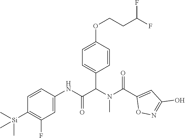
C1=CC(NC(=O)C(N(C(C2=CC(O)=NO2)=O)C)C2=CC=C(OCCC(F)F)C=C2)=CC(F)=C1[Si](C)(C)C
